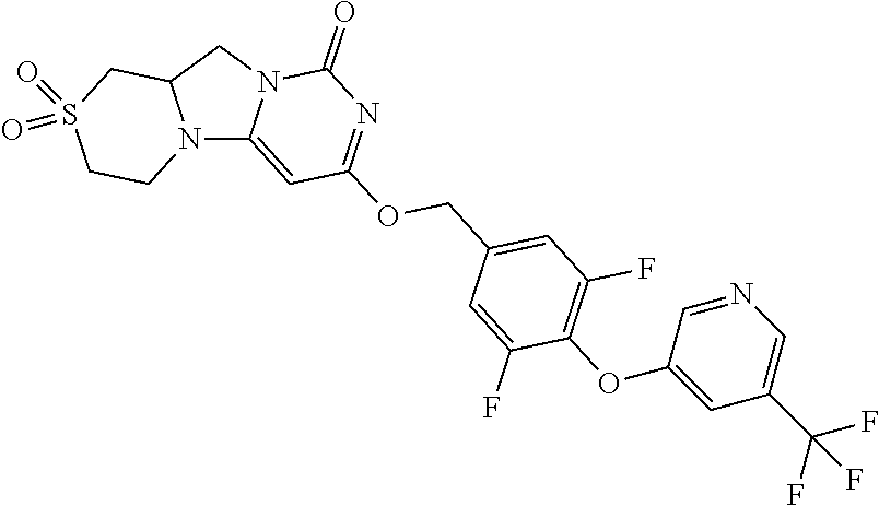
N12C3=CC(OCC4=CC(F)=C(OC5=CC(C(F)(F)F)=CN=C5)C(F)=C4)=NC(=O)N3CC1CS(=O)(=O)CC2
